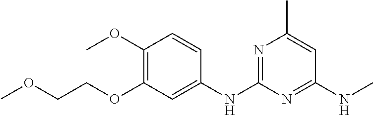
C1(NC)=NC(NC2=CC(OCCOC)=C(OC)C=C2)=NC(C)=C1
